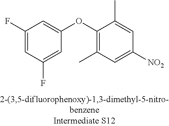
C1(F)=CC(F)=CC(OC2=C(C)C=C([NO2])C=C2C)=C1
